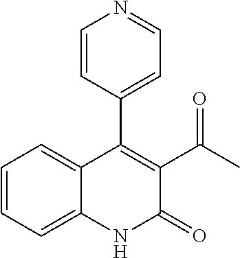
C1=CC(C2=C(C(C)=O)C(=O)NC3=CC=CC=C23)=CC=N1
